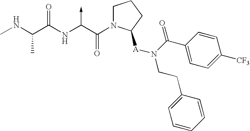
C(NC)(C(NC(C(N1CCCC1[A]N(CCC1=CC=CC=C1)C(C1=CC=C([CF3])C=C1)=O)=O)->C)=O)C
